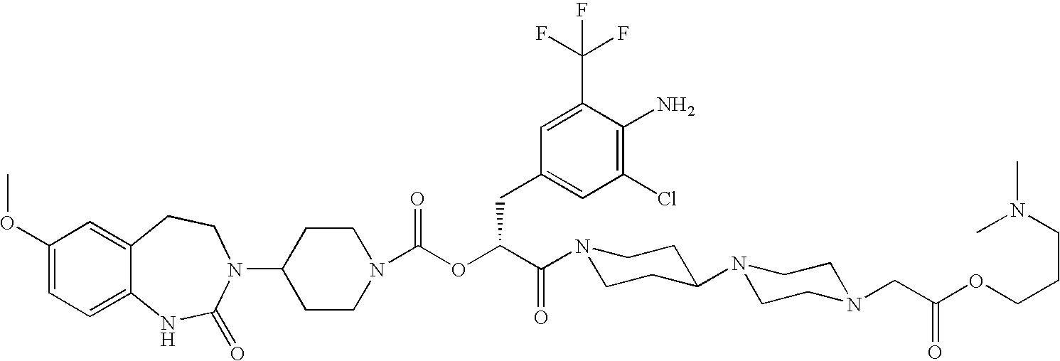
C1(OC)=CC=C2C(=C1)CCN(C1CCN(C(OC(C(N3CCC(N4CCN(CC(OCCCN(C)C)=O)CC4)CC3)=O)CC3=CC(Cl)=C(N)C(C(F)(F)F)=C3)=O)CC1)C(=O)N2
